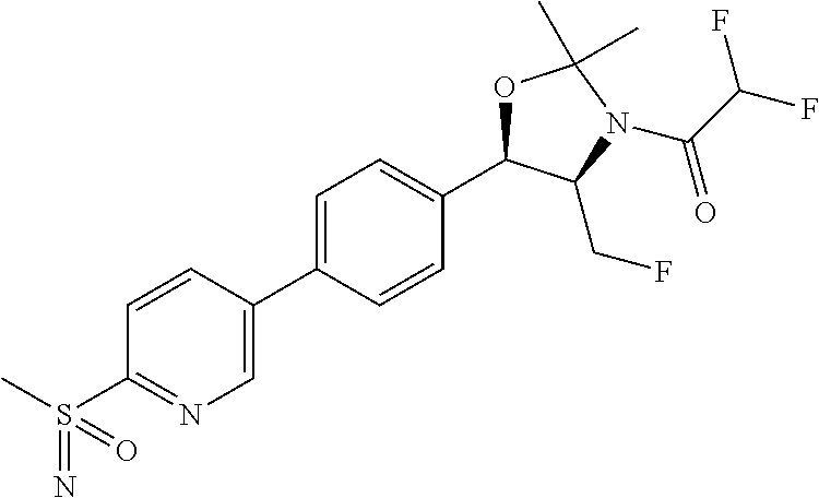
CS(C1=NC=C(C2=CC=C(C3OC(C)(C)N(C(C(F)F)=O)C3CF)C=C2)C=C1)(=N)=O
